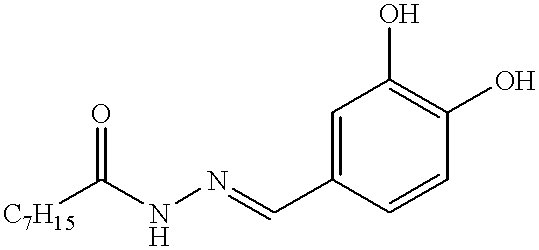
C1=CC(O)=C(O)C=C1C=NNC([C7H15])=O
